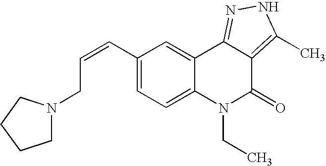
C1(C=CCN2CCCC2)=CC=C2C(=C1)C1=NNC(C)=C1C(=O)N2CC
